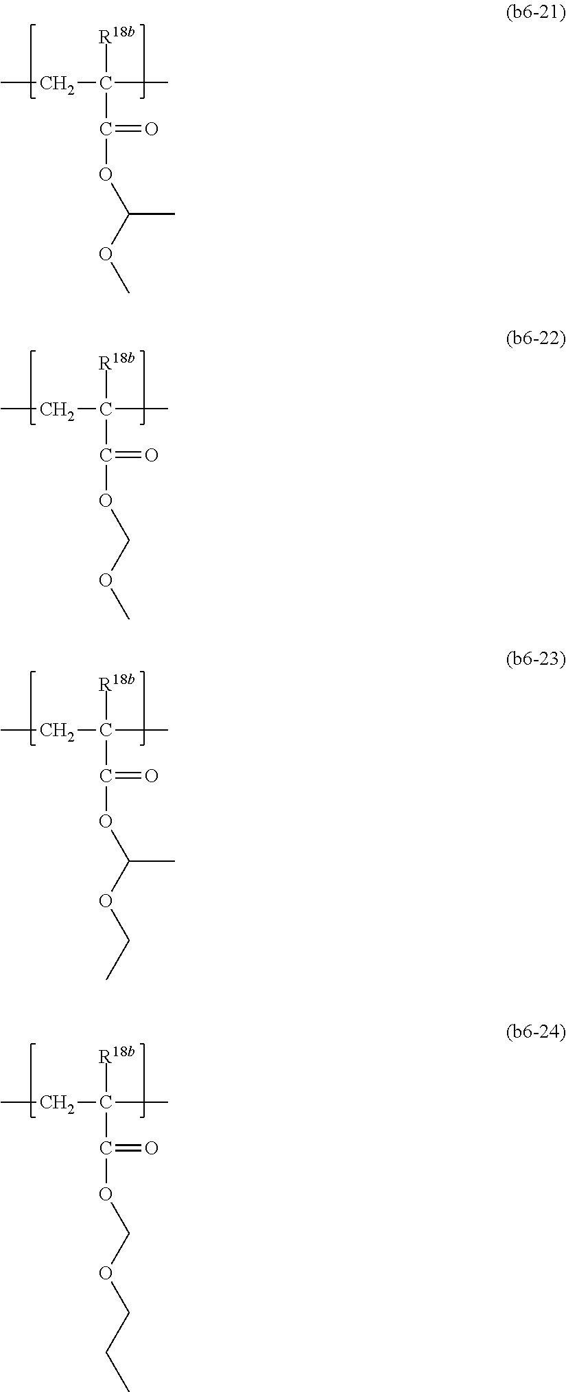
CCC(C)([R18b])C(=O)OC(OC)C.CCC(C)([R18b])C(=O)OCOC.CCC(C)([R18b])C(=O)OC(OCC)C.CCC(C)([R18b])C(=O)OCOCCC
